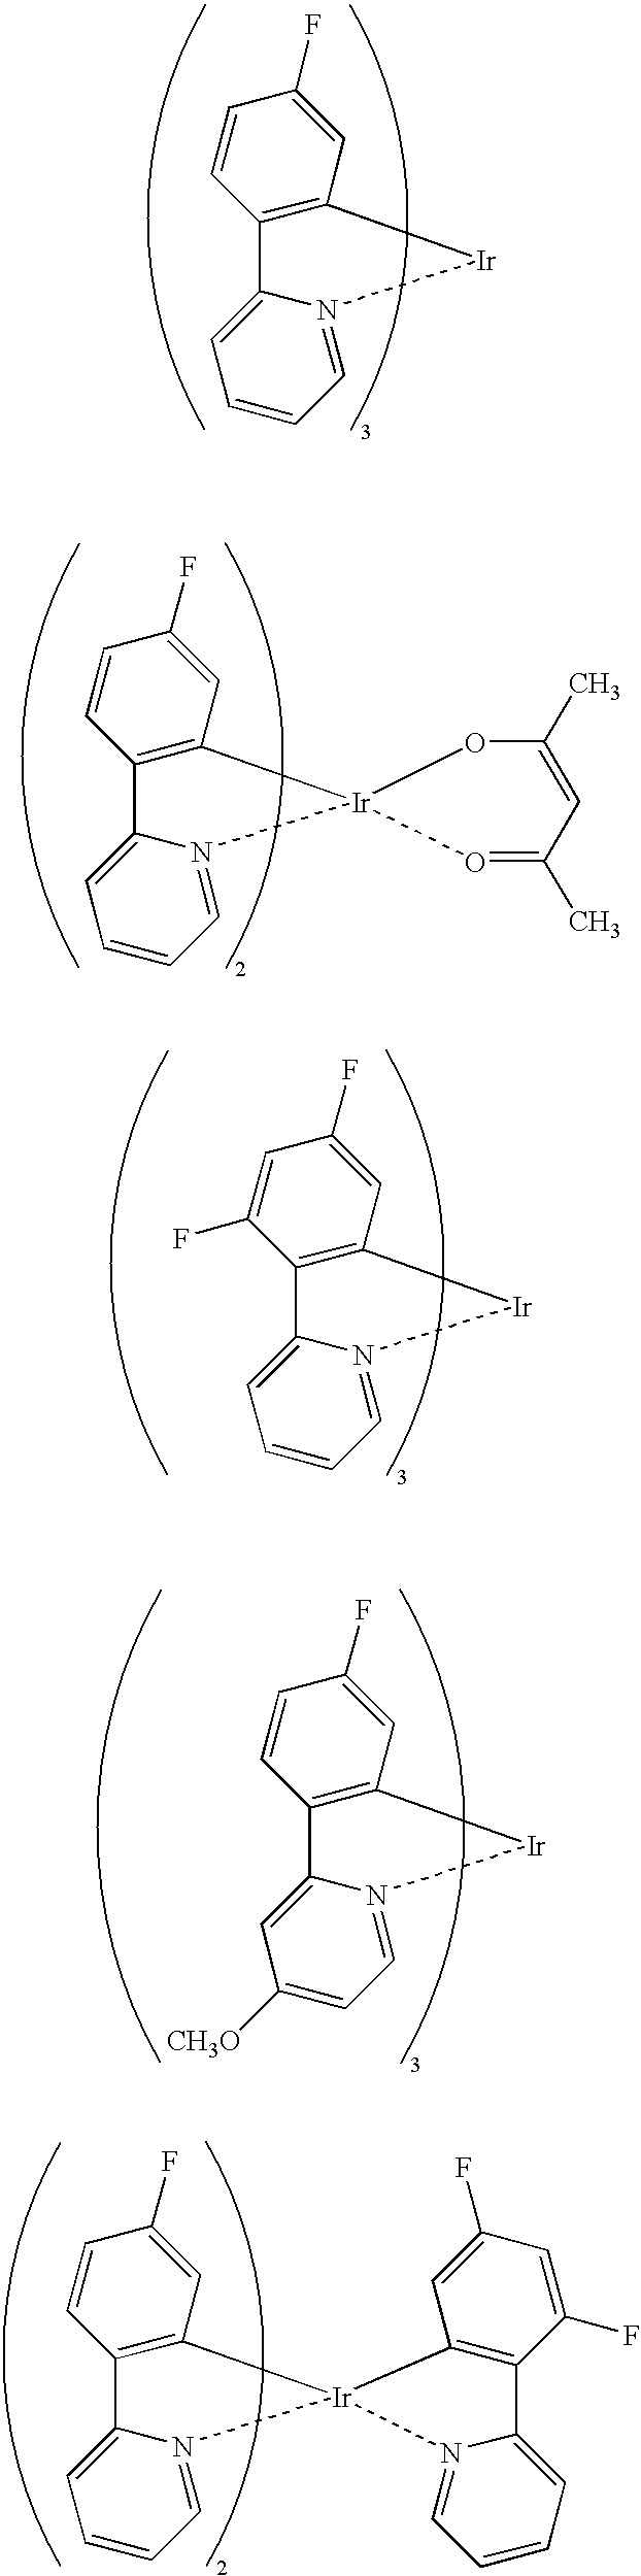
C12=C(C=C(F)C=C1)[Ir]N1=CC=CC=C21.C12=C(C=C(F)C=C1)[Ir]1(N3=CC=CC=C23)O=C(C)C=C(C)O1.C12=C(C=C(F)C=C1F)[Ir]N1=CC=CC=C21.C12=C(C=C(F)C=C1)[Ir]N1=CC=C([CH3O])C=C21.C12=C(C=C(F)C=C1)[Ir]1(N3=CC=CC=C23)N2=CC=CC=C2C2=C1C=C(F)C=C2F
